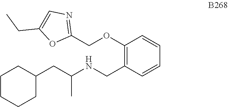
C1CCCC(CC(NCC2=C(OCC3=NC=C(CC)O3)C=CC=C2)C)C1
